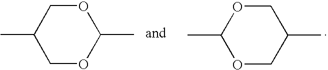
C1OC(C)OCC1C.O1CC(C)COC1C
